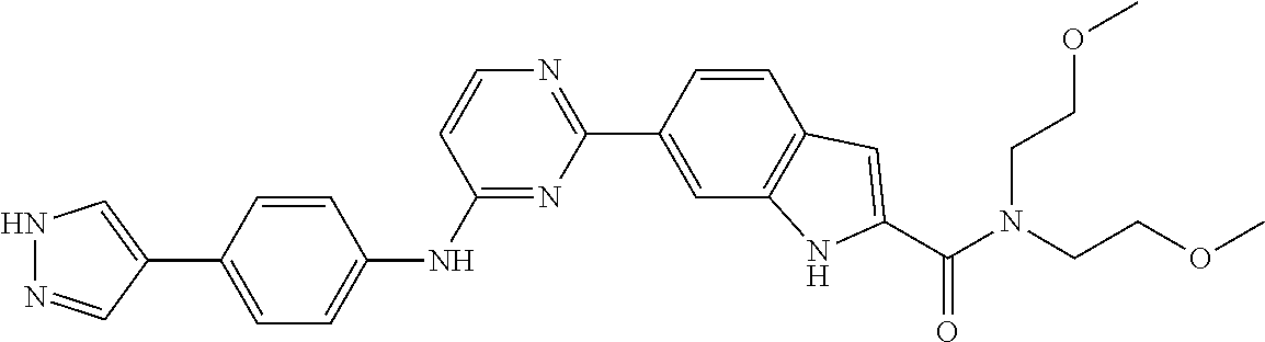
N1N=CC(C2=CC=C(NC3=NC(C4=CC5=C(C=C4)C=C(C(N(CCOC)CCOC)=O)N5)=NC=C3)C=C2)=C1
